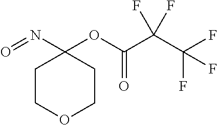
C1COCCC1(N=O)OC(C(C(F)(F)F)(F)F)=O
